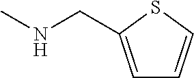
C1=C(CNC)SC=C1
